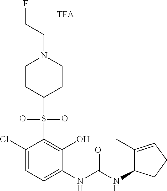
C1(Cl)=CC=C(NC(NC2C(C)=CCC2)=O)C(O)=C1S(=O)(=O)C1CCN(CCF)CC1
